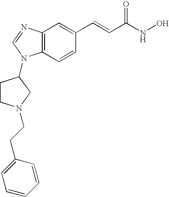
C12=C(C=CC(C=CC(NO)=O)=C1)N(C1CCN(CCC3=CC=CC=C3)C1)C=N2
